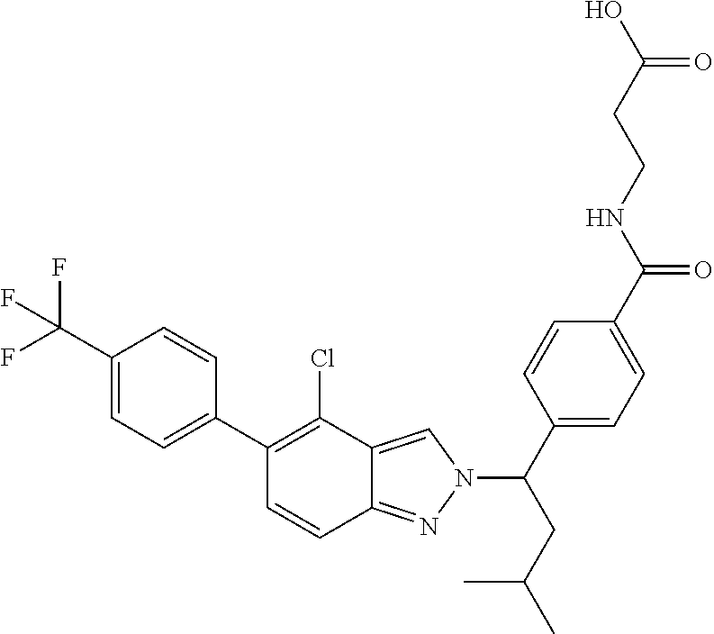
C1(C(F)(F)F)=CC=C(C2=C(Cl)C3=CN(C(CC(C)C)C4=CC=C(C(NCCC(O)=O)=O)C=C4)N=C3C=C2)C=C1
